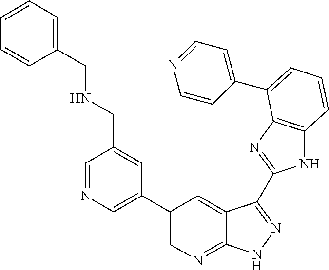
C1(C2=CN=C3C(=C2)C(C2=NC4=C(N2)C=CC=C4C2=CC=NC=C2)=NN3)=CN=CC(CNCC2=CC=CC=C2)=C1
